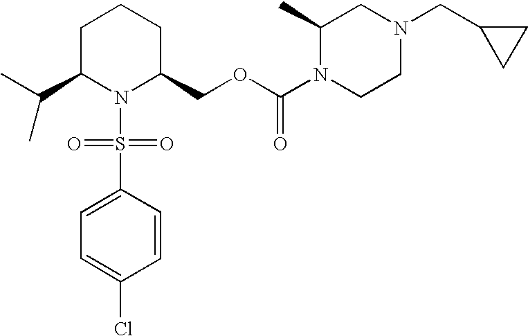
CC(C1CCCC(COC(N2CCN(CC3CC3)CC2C)=O)N1S(=O)(=O)C1=CC=C(Cl)C=C1)C
